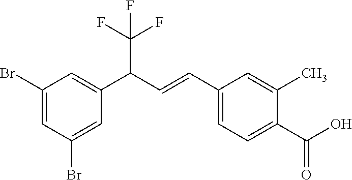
C1(Br)=CC(Br)=CC(C(C=CC2=CC=C(C(O)=O)C(C)=C2)C(F)(F)F)=C1
